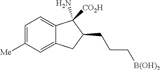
C1=C([Me])C=C2C(=C1)C(N)([CO2H])C(CCC[B(OH)2])C2
